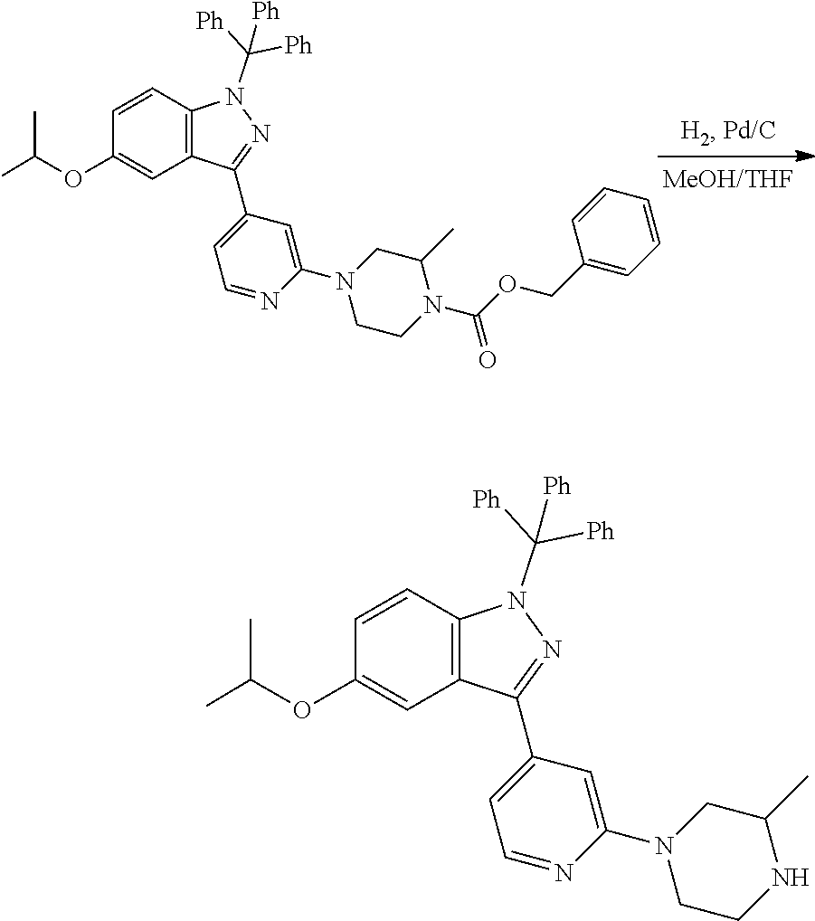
C1=CC2=C(C=C1OC(C)C)C(C1=CC=NC(N3CCN(C(=O)OCC4=CC=CC=C4)C(C)C3)=C1)=NN2C([Ph])([Ph])[Ph].C1=CC2=C(C=C1OC(C)C)C(C1=CC=NC(N3CCNC(C)C3)=C1)=NN2C([Ph])([Ph])[Ph]
